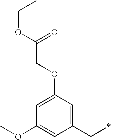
COC1=CC(CC)=CC(OCC(=O)OCC)=C1
